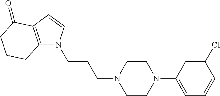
C1CN(C2=CC=CC(Cl)=C2)CCN1CCCN1C2=C(C=C1)C(=O)CCC2
